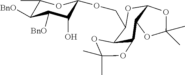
C1(C)C([BnO])C([BnO])C(O)C(OCC2OC3C(OC(C)(C)O3)C3C2OC(C)(C)O3)O1
